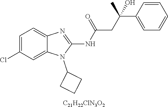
C1=C(Cl)C=C2C(=C1)N=C(NC(CC(C1=CC=CC=C1)(O)C)=O)N2C1CCC1.[C21H22ClN3O2]
